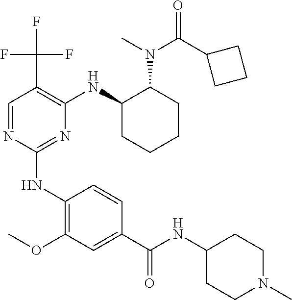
C1(NC2=C(OC)C=C(C(=O)NC3CCN(C)CC3)C=C2)=NC(NC2CCCCC2N(C(=O)C2CCC2)C)=C(C(F)(F)F)C=N1
